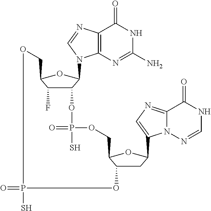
C12C(F)C(OC1N1C3=C(N=C1)C(=O)NC(N)=N3)COP(S)(=O)OC1CC(C3=CN=C4N3N=CNC4=O)OC1COP(=O)(S)O2
